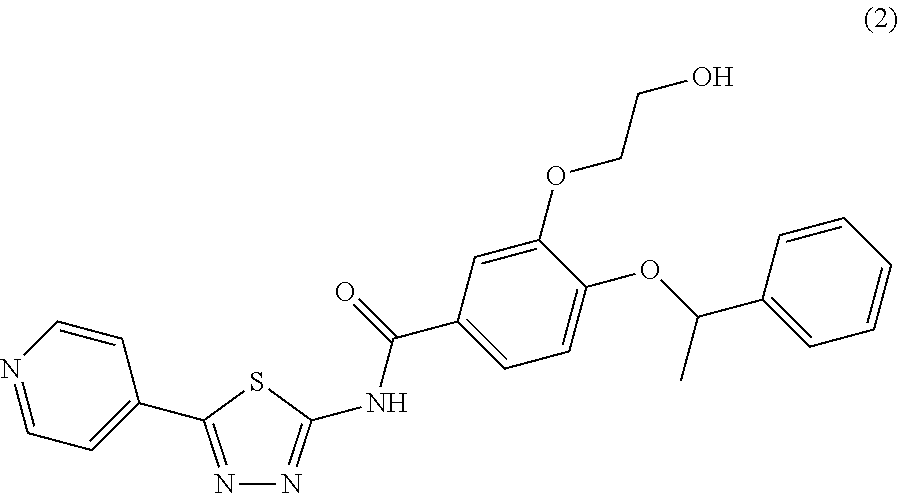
C1=CN=CC=C1C1=NN=C(NC(C2=CC=C(OC(C)C3=CC=CC=C3)C(OCCO)=C2)=O)S1
